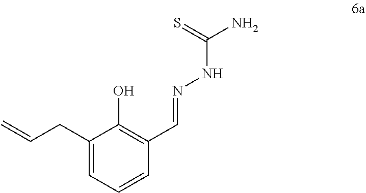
C1(CC=C)=CC=CC(C=NNC(N)=S)=C1O
